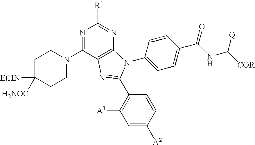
N1=C(N2CCC([EtHN])([H2NOC])CC2)C2=C(N=C1[R1])N(C1=CC=C(C(NC([COR])[Q])=O)C=C1)C(C1=C([A1])C=C([A2])C=C1)=N2
